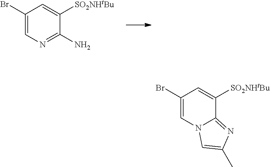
C1=C(Br)C=C([SO2NHtBu])C(N)=N1.C1=C(Br)C=C([SO2NHtBu])C2=NC(C)=CN12
